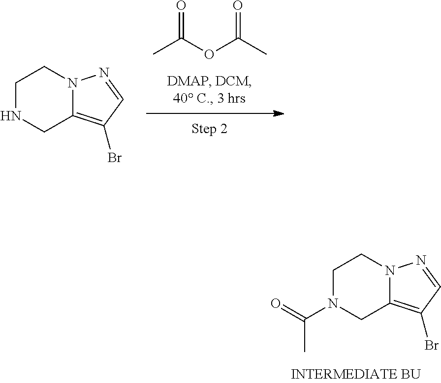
C1N(C(=O)C)CC2=C(Br)C=NN2C1.C1NCC2=C(Br)C=NN2C1.CC(OC(C)=O)=O
